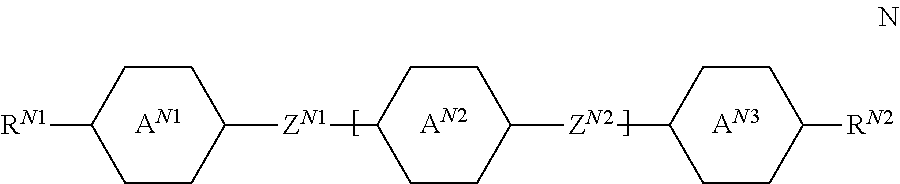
[AN3].[AN1].C1CC([ZN1]C2CCC([ZN2]C3CCC([RN2])CC3)CC2)CCC1[RN1].[AN2]
